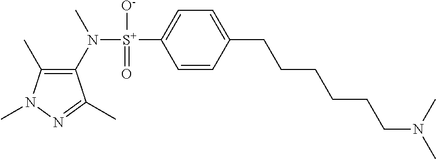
C1(C)=C(N([S+](C2=CC=C(CCCCCCN(C)C)C=C2)([O-])=O)C)C(C)=NN1C
